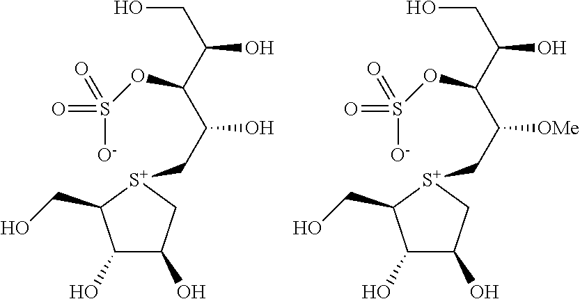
C1(O)C(O)C[S+](CC(O)C(C(CO)O)OS([O-])(=O)=O)C1CO.C1(O)C(O)C[S+](CC([OMe])C(C(CO)O)OS([O-])(=O)=O)C1CO
